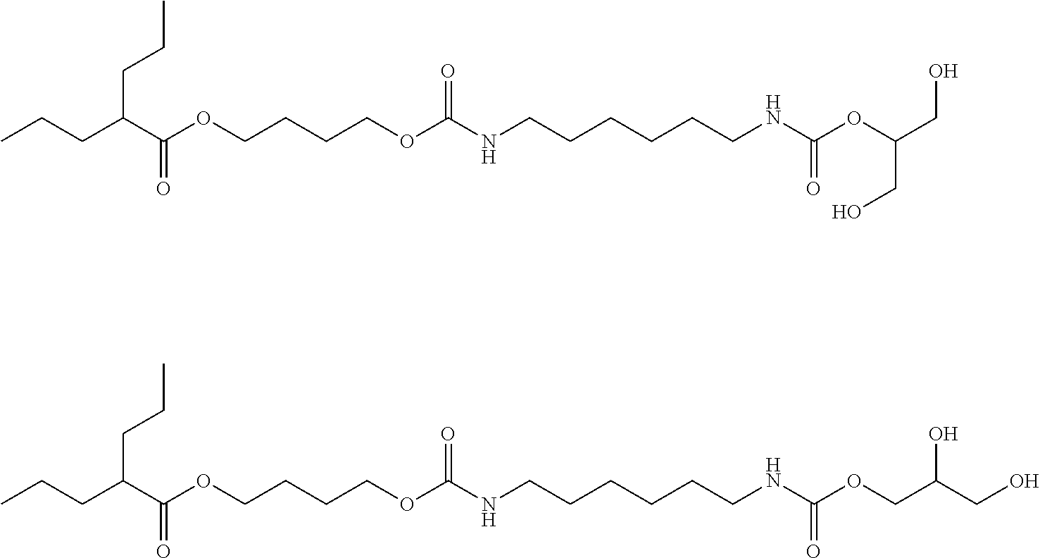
CCCC(C(OCCCCOC(NCCCCCCNC(OC(CO)CO)=O)=O)=O)CCC.CCCC(C(OCCCCOC(NCCCCCCNC(OCC(O)CO)=O)=O)=O)CCC
